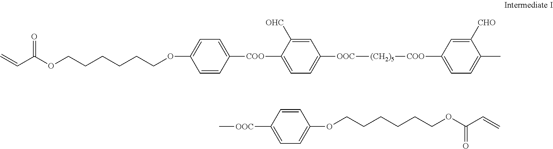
C=CC(OCCCCCCOC1=CC=C([COO]C2=CC=C([OOC][(CH2)5][COO]C3=CC=C(C)C([CHO])=C3)C=C2[OHC])C=C1)=O.C[OOC]C1=CC=C(OCCCCCCOC(C=C)=O)C=C1
